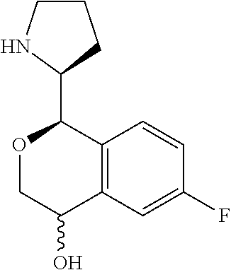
C12=C(C=CC(F)=C1)C(C1CCCN1)OCC2O
